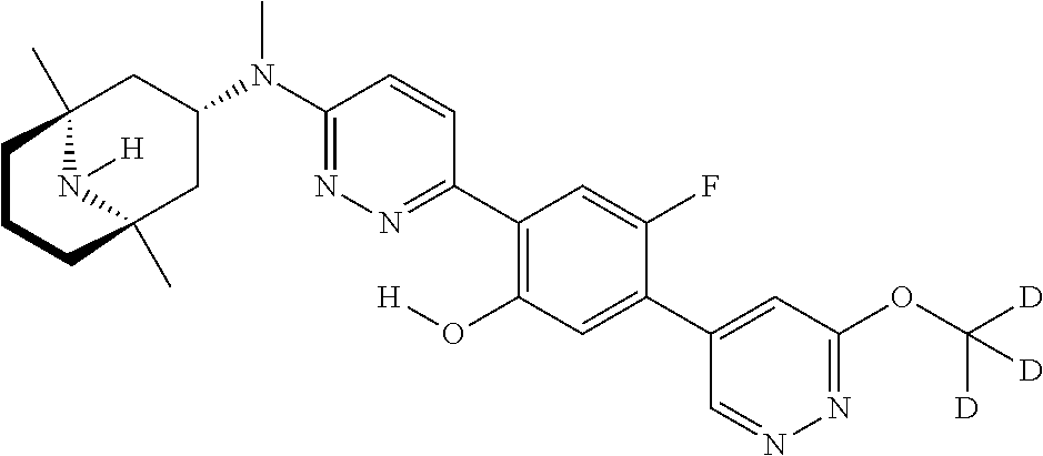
C12(C)N([H])C(C)(CC(N(C3=NN=C(C4=C(O[H])C=C(C5=CC(OC([D])([D])[D])=NN=C5)C(F)=C4)C=C3)C)C1)CCC2
